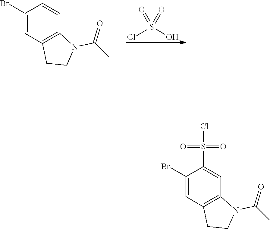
ClS(O)(=O)=O.C1(Br)=CC2=C(C=C1)N(C(C)=O)CC2.C1(Br)=CC2=C(C=C1S(=O)(=O)Cl)N(C(C)=O)CC2
